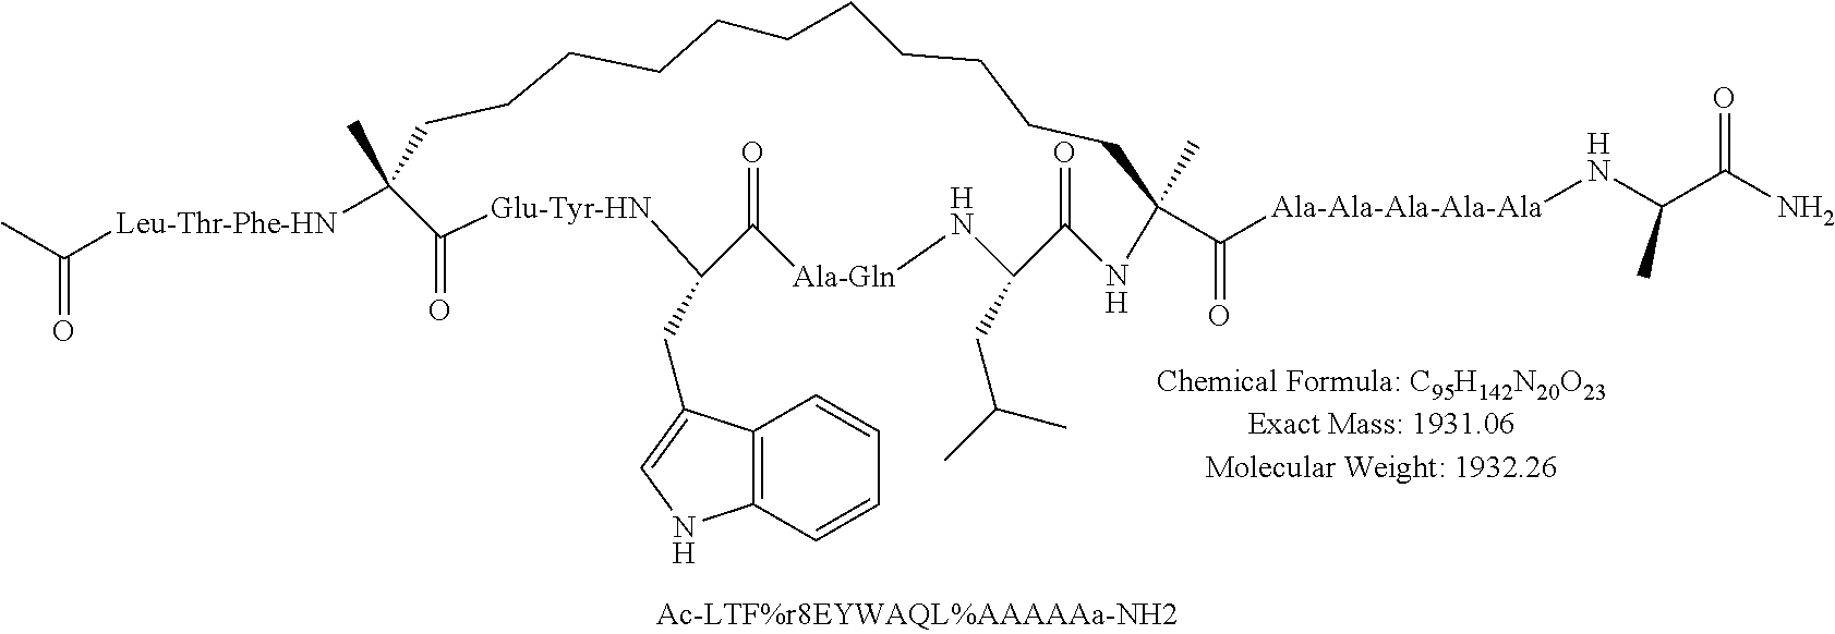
CC([Leu-Thr-Phe-HN]C1(C)CCCCCCCCCCCC(C)(C([Ala-Ala-Ala-Ala-Ala]NC(C(N)=O)C)=O)NC(=O)C(CC(C)C)N[Ala-Gln]C(=O)C(CC2=CNC3=C2C=CC=C3)[Glu-Tyr-HN]C1=O)=O
